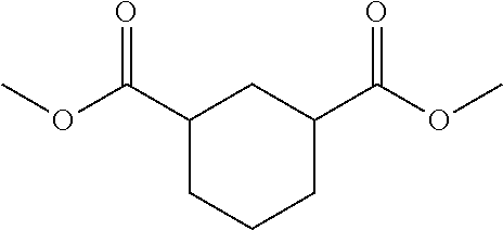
C1(C(OC)=O)CCCC(C(OC)=O)C1
